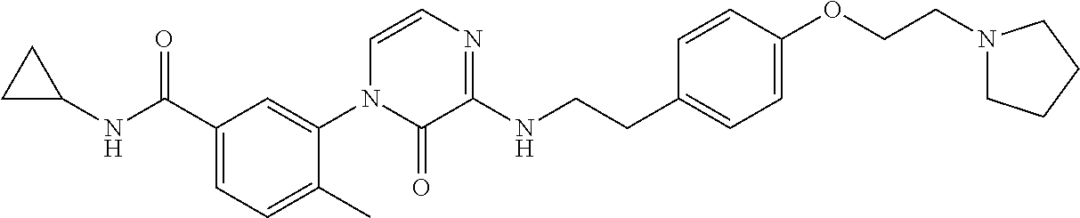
C1(NC(C2=CC=C(C)C(N3C(=O)C(NCCC4=CC=C(OCCN5CCCC5)C=C4)=NC=C3)=C2)=O)CC1
